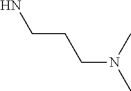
C(CCN(C)C)N
